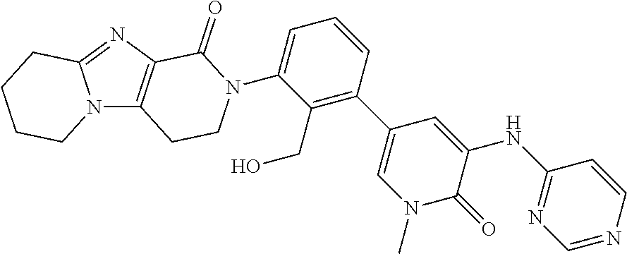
N12C3=C(N=C1CCCC2)C(=O)N(C1=CC=CC(C2=CN(C)C(=O)C(NC4=NC=NC=C4)=C2)=C1CO)CC3
